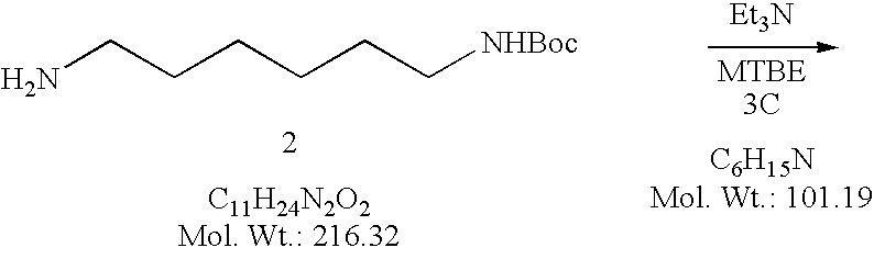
[Et3N].NCCCCCC[NHBoc]
